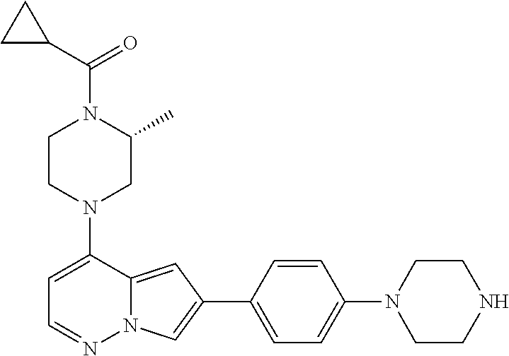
C1CN(C2=CC=NN3C2=CC(C2=CC=C(N4CCNCC4)C=C2)=C3)CC(C)N1C(C1CC1)=O
